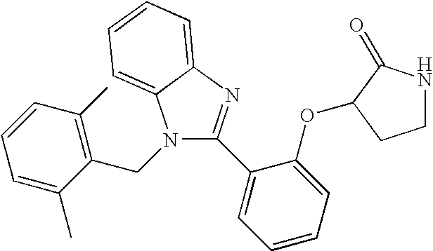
N1(CC2=C(C)C=CC=C2C)C(C2=CC=CC=C2OC2C(=O)NCC2)=NC2=CC=CC=C12
